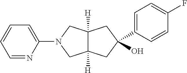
C1(C2(O)CC3([H])C([H])(CN(C4=CC=CC=N4)C3)C2)=CC=C(F)C=C1
